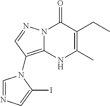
N12C(=C(N3C=NC=C3I)C=N1)NC(C)=C(CC)C2=O
